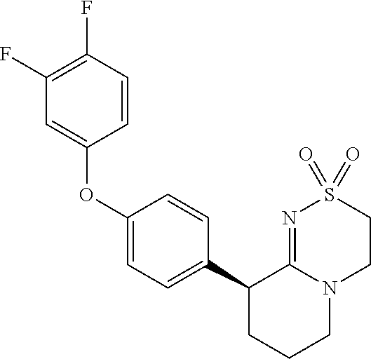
C1(OC2=CC(F)=C(F)C=C2)=CC=C(C2CCCN3C2=NS(=O)(=O)CC3)C=C1
